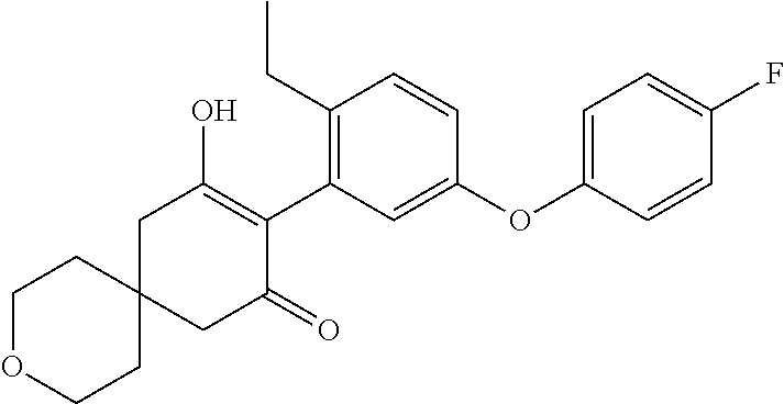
C1C2(CC(=O)C(C3=C(CC)C=CC(OC4=CC=C(F)C=C4)=C3)=C1O)CCOCC2
